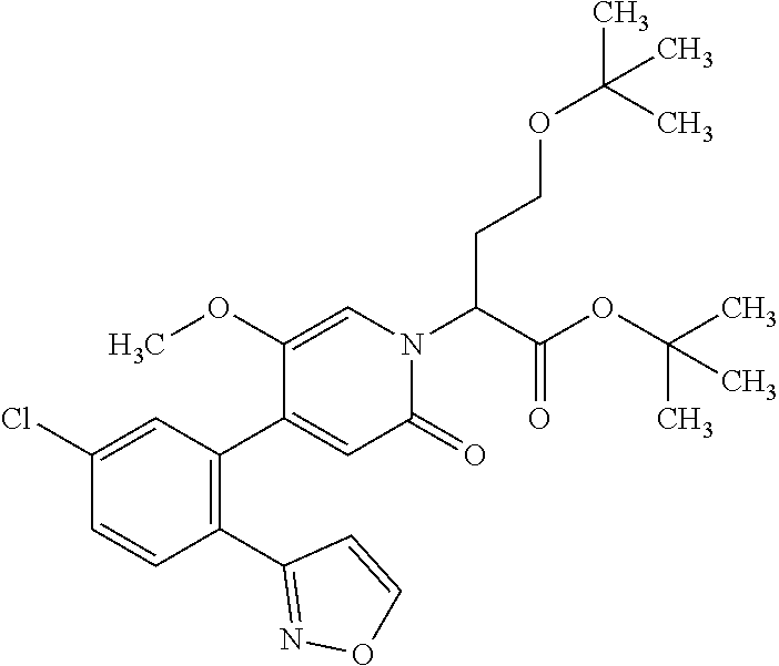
C1(Cl)=CC(C2=CC(=O)N(C(C(OC(C)(C)C)=O)CCOC(C)(C)C)C=C2OC)=C(C2=NOC=C2)C=C1
